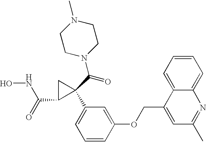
ONC(C1C(C(N2CCN(C)CC2)=O)(C2=CC=CC(OCC3=CC(C)=NC4=CC=CC=C34)=C2)C1)=O
